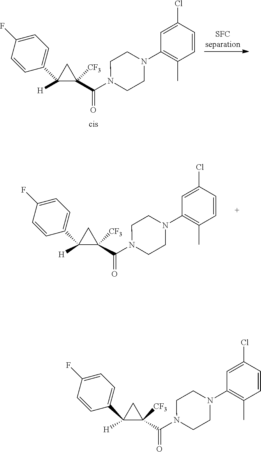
[H]C1(C2=CC=C(F)C=C2)C(C(N2CCN(C3=C(C)C=CC(Cl)=C3)CC2)=O)([CF3])C1.[H]C1(C2=CC=C(F)C=C2)C(C(N2CCN(C3=C(C)C=CC(Cl)=C3)CC2)=O)([CF3])C1.[H]C1(C2=CC=C(F)C=C2)C(C(N2CCN(C3=C(C)C=CC(Cl)=C3)CC2)=O)([CF3])C1
